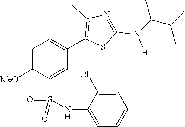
C1=C([MeO])C(S(NC2=CC=CC=C2Cl)(=O)=O)=CC(C2=C(C)N=C(N([H])C(C(C)C)C)S2)=C1
